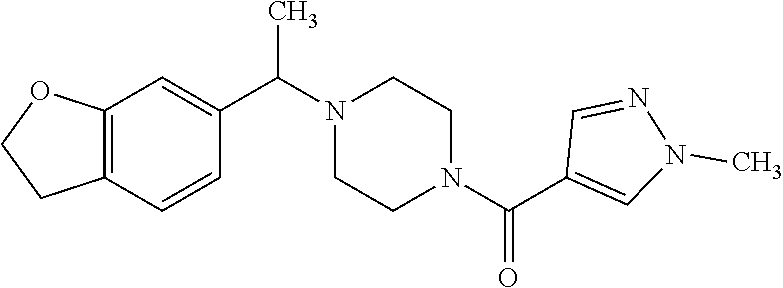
N1(C(C2=CC3=C(C=C2)CCO3)C)CCN(C(C2=CN(C)N=C2)=O)CC1
